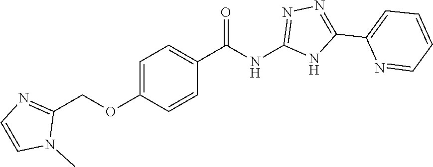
C1(C(NC2=NN=C(C3=CC=CC=N3)N2)=O)=CC=C(OCC2=NC=CN2C)C=C1
